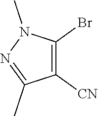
C1(C)=NN(C)C(Br)=C1[CN]
